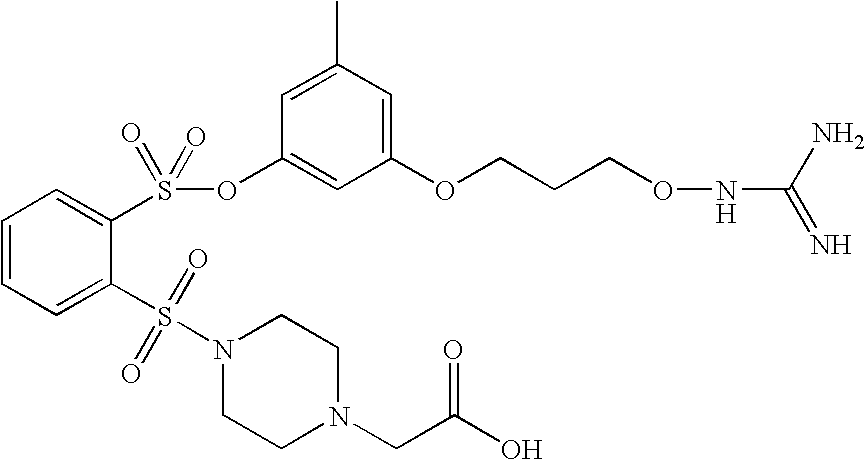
C1=C(S(N2CCN(CC(O)=O)CC2)(=O)=O)C(S(=O)(OC2=CC(OCCCONC(=N)N)=CC(C)=C2)=O)=CC=C1
